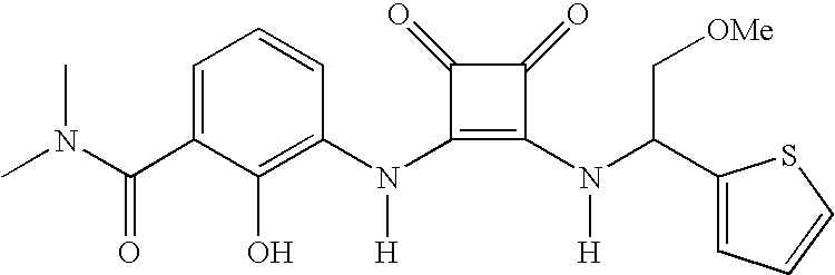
C(C1=CC=CC(N(C2=C(N([H])C(C3=CC=CS3)C[OMe])C(=O)C2=O)[H])=C1O)(=O)N(C)C
